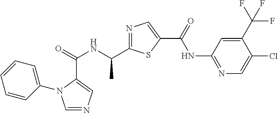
C(=O)(NC(C1=NC=C(C(NC2=NC=C(Cl)C(C(F)(F)F)=C2)=O)S1)C)C1=CN=CN1C1=CC=CC=C1
